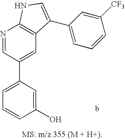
C1=C(C2=CC3=C(N=C2)NC=C3C2=CC=CC([CF3])=C2)C=C(O)C=C1
